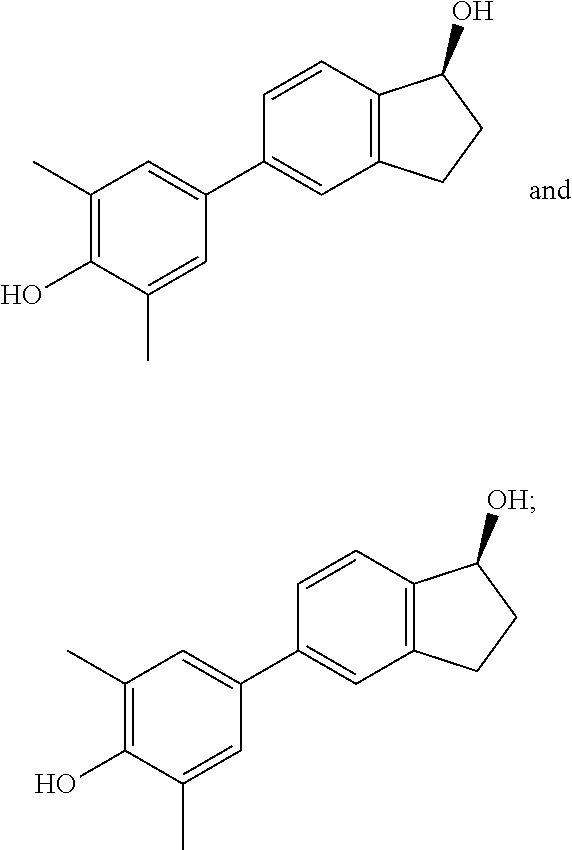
C1(C)=C(O)C(C)=CC(C2=CC3=C(C=C2)C(O)CC3)=C1.C1(C)=C(O)C(C)=CC(C2=CC3=C(C=C2)C([OH])CC3)=C1
